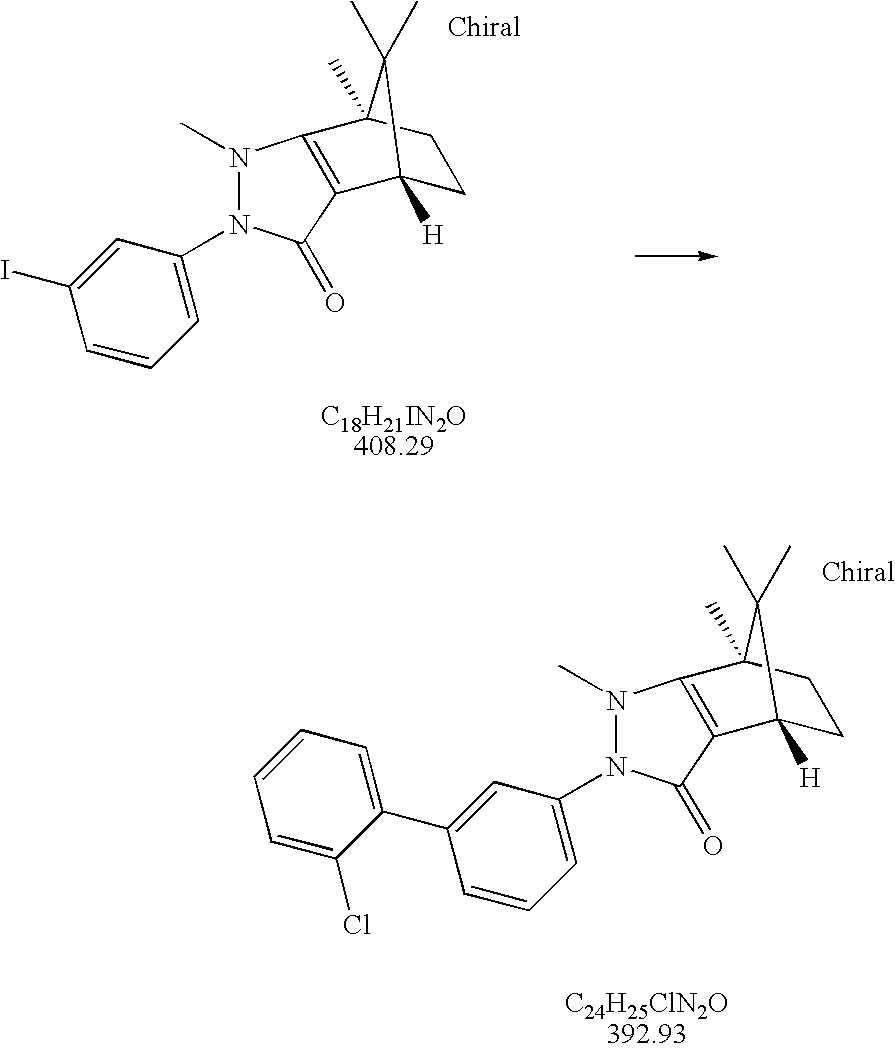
N1(C)N(C2=CC=CC(I)=C2)C(=O)C2=C1C1(C)CCC2([H])C1(C)C.N1(C)N(C2=CC=CC(C3=CC=CC=C3Cl)=C2)C(=O)C2=C1C1(C)CCC2([H])C1(C)C
